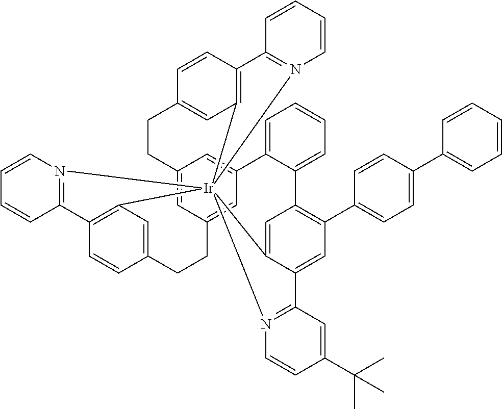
C12=CC3=CC(=C1)C1=CC=CC=C1C1=C(C4=CC=C(C5=CC=CC=C5)C=C4)C=C4C(=C1)[Ir]15(C6=C(C=CC(=C6)CC3)C3=N1C=CC=C3)(C1=C(C=CC(=C1)CC2)C1=N5C=CC=C1)N1=C4C=C(C(C)(C)C)C=C1
